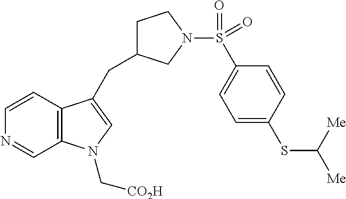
C12=C(C=CN=C1)C(CC1CCN(S(C3=CC=C(SC([Me])[Me])C=C3)(=O)=O)C1)=CN2C[CO2H]
